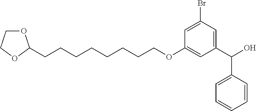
C1(C(O)C2=CC=CC=C2)=CC(Br)=CC(OCCCCCCCCC2OCCO2)=C1
